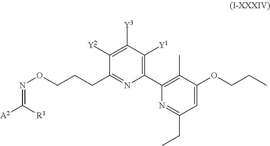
N1=C(CC)C=C(OCCC)C(C)=C1C1=C([Y1])C([Y3])=C([Y2])C(CCCON=C([A2])[R1])=N1
